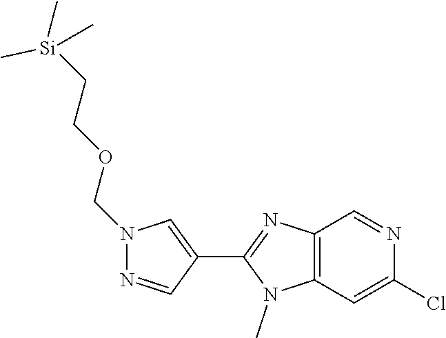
C12=C(C=C(Cl)N=C1)N(C)C(C1=CN(COCC[Si](C)(C)C)N=C1)=N2
